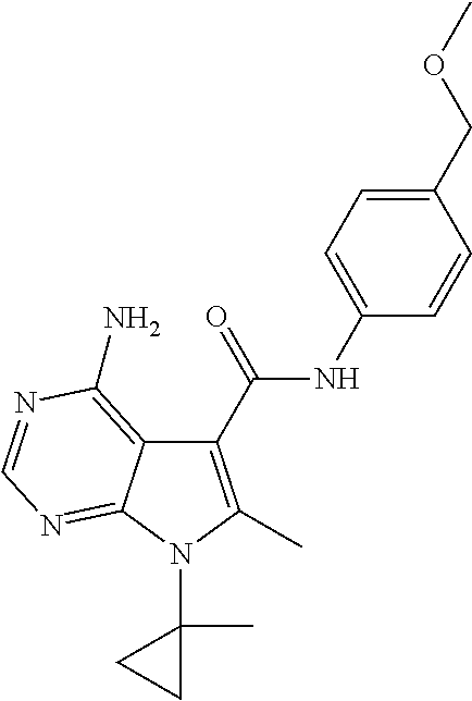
C1(C(NC2=CC=C(COC)C=C2)=O)=C(C)N(C2(C)CC2)C2=NC=NC(N)=C12
